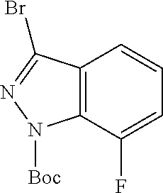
C12=C(C=CC=C1F)C(Br)=NN2[Boc]
